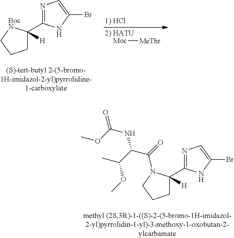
C1C(C2=NC=C(Br)N2)([H])[BocN]CC1.[Moc][MeThr].C1C(C2=NC=C(Br)N2)([H])N(C(=O)C(C(C)OC)NC(=O)OC)CC1
